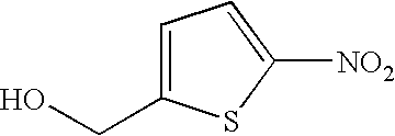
C1=C(CO)SC([NO2])=C1
